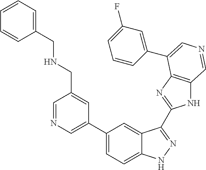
C1(C2=CN=CC(CNCC3=CC=CC=C3)=C2)=CC=C2C(=C1)C(C1=NC3=C(N1)C=NC=C3C1=CC(F)=CC=C1)=NN2
